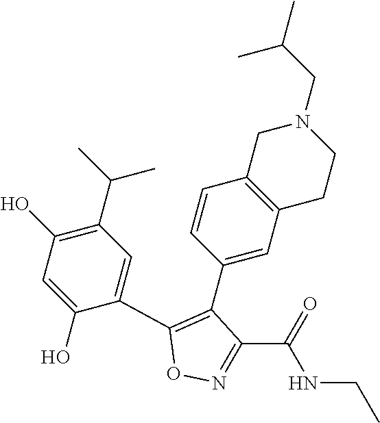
C1(O)=C(C(C)C)C=C(C2=C(C3=CC4=C(C=C3)CN(CC(C)C)CC4)C(C(=O)NCC)=NO2)C(O)=C1
